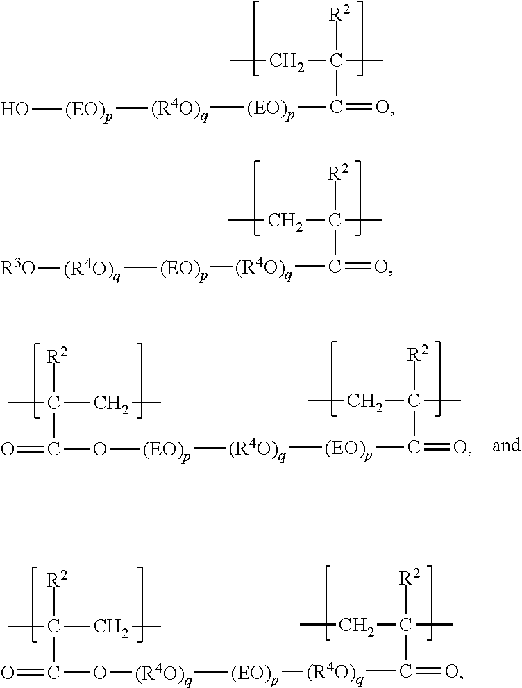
CCC(C)([R2])C(=O)[(EO)p][(R4O)q][(EO)p]O.CCC(C)([R2])C(=O)[(R4O)q][(EO)p][(R4O)q][R3O].CCC(C)([R2])C(=O)[(R4O)q][(EO)p][(R4O)q]OC(=O)C(CC)(C)[R2].CCC(C)([R2])C(=O)[(EO)p][(R4O)q][(EO)p]OC(=O)C(CC)(C)[R2]
